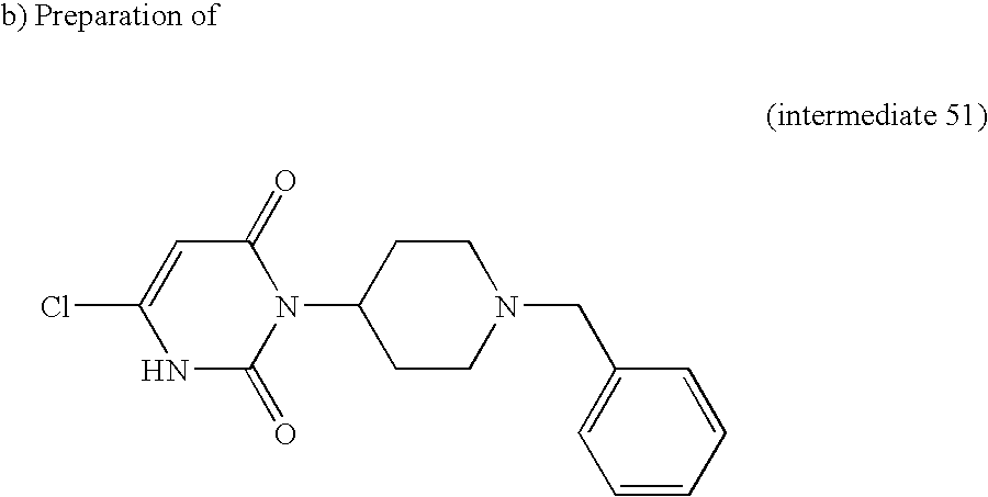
N1C(=O)N(C2CCN(CC3=CC=CC=C3)CC2)C(=O)C=C1Cl
